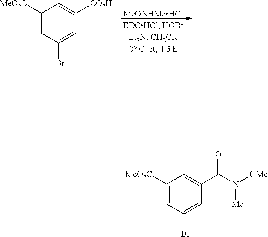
C1([MeO2C])=CC(Br)=CC([CO2H])=C1.[MeONHMeHCl].C1([MeO2C])=CC(Br)=CC(C(N([OMe])[Me])=O)=C1
